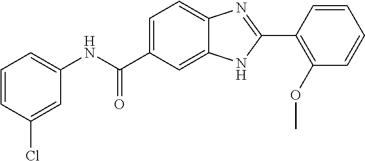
C1(NC(C2=CC=C3C(=C2)NC(C2=C(OC)C=CC=C2)=N3)=O)=CC=CC(Cl)=C1
